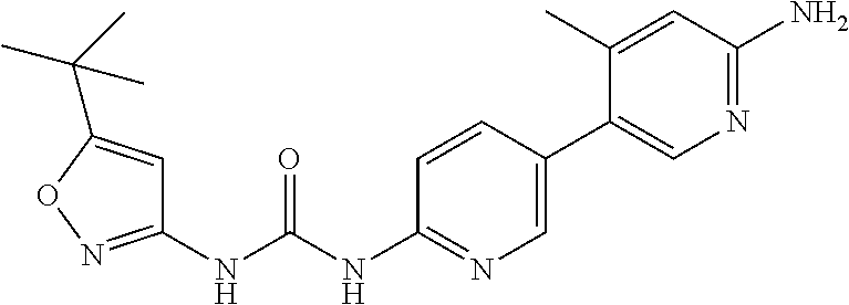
C1(NC(NC2=NC=C(C3=CN=C(N)C=C3C)C=C2)=O)=NOC(C(C)(C)C)=C1
